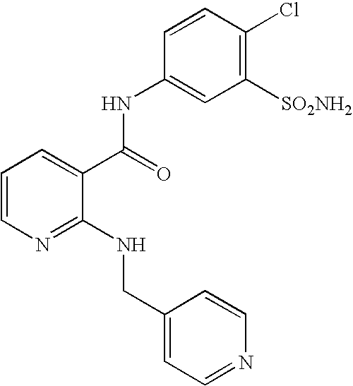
C1(NCC2=CC=NC=C2)=NC=CC=C1C(=O)NC1=CC([SO2NH2])=C(Cl)C=C1
